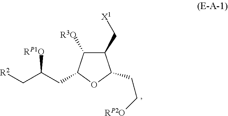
C(C1C([R3O])C(CC(C[R2])[RP1O])OC1CC[RP2O])[X1]
